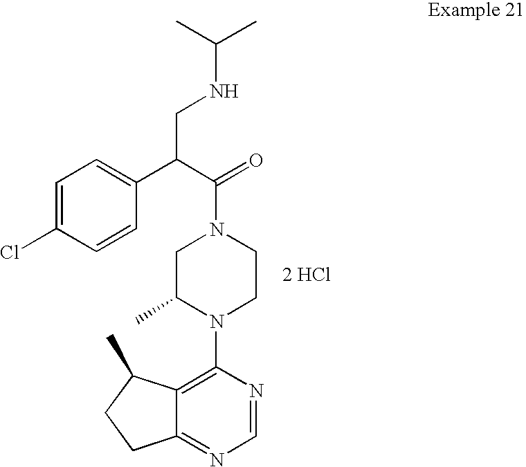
[2 HCl].C12=C(N3CCN(C(=O)C(C4=CC=C(Cl)C=C4)CNC(C)C)CC3C)N=CN=C1CCC2C
